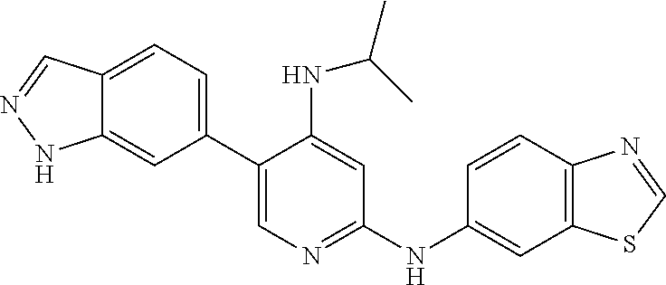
C12=CC=C(C3=CN=C(NC4=CC5=C(C=C4)N=CS5)C=C3NC(C)C)C=C1NN=C2
